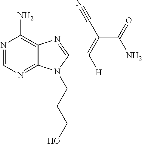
N1=CN=C2C(=C1N)N=C(C([H])=C(C#N)C(N)=O)N2CCCO
